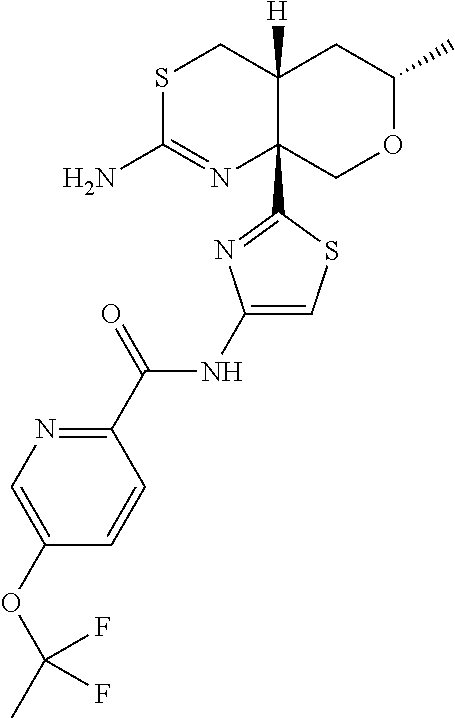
S1C(N)=NC2(C3=NC(NC(C4=NC=C(OC(C)(F)F)C=C4)=O)=CS3)C([H])(C1)CC(C)OC2
